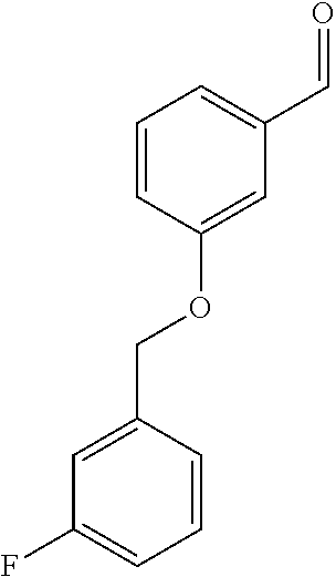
C1=CC(OCC2=CC(F)=CC=C2)=CC(C=O)=C1
